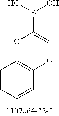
C1(B(O)O)=COC2=C(O1)C=CC=C2
